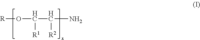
[R]OC(C([R2])N)[R1]
